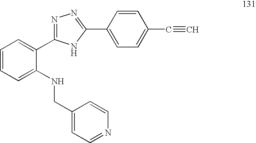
C1=CC=C(NCC2=CC=NC=C2)C(C2=NN=C(C3=CC=C(C#C)C=C3)N2)=C1
